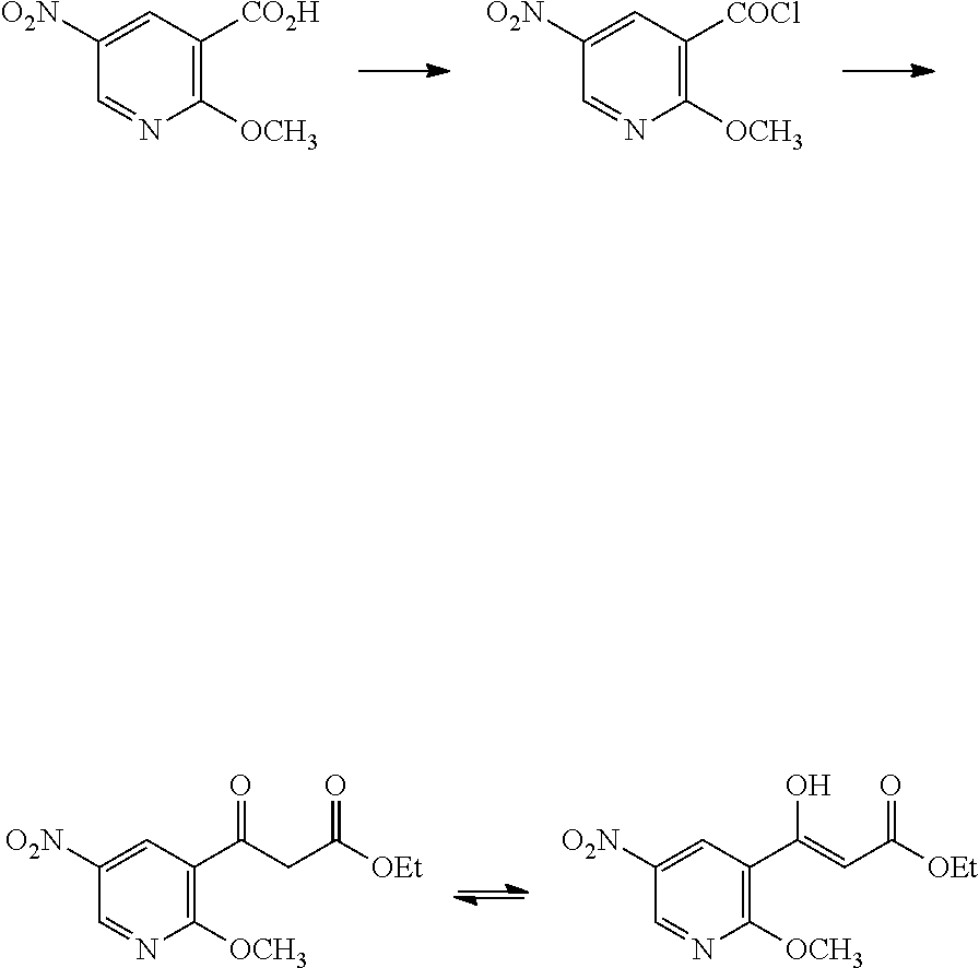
C1([OCH3])=C([CO2H])C=C([O2N])C=N1.C1([OCH3])=C([COCl])C=C([O2N])C=N1.C1([OCH3])=C(C(CC([OEt])=O)=O)C=C([O2N])C=N1.C1([OCH3])=C(C(=CC([OEt])=O)O)C=C([O2N])C=N1
